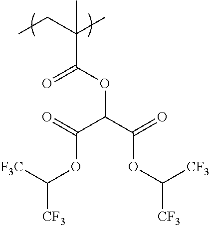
C(C(C)(C(OC(C(OC([CF3])[CF3])=O)C(=O)OC([CF3])[F3C])=O)C)C
